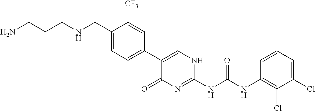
NCCCNCC1=CC=C(C2=CNC(NC(NC3=C(Cl)C(Cl)=CC=C3)=O)=NC2=O)C=C1[CF3]
